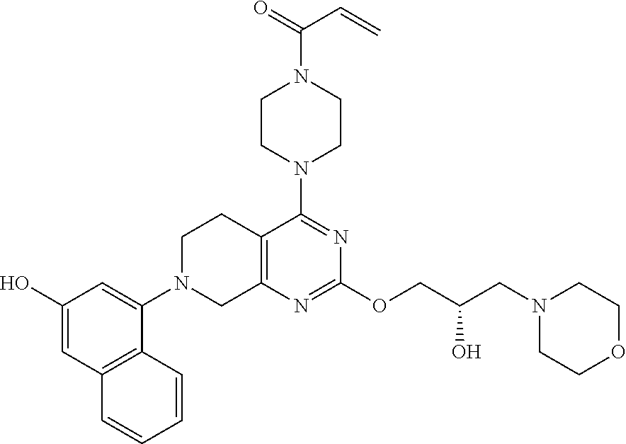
C1N(C2=CC(O)=CC3=C2C=CC=C3)CC2=C(C1)C(N1CCN(C(=O)C=C)CC1)=NC(OCC(CN1CCOCC1)O)=N2
